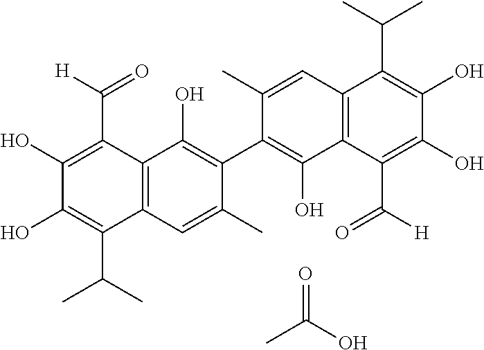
C12=C(C=C(C)C(C3=C(O)C4=C(C(C(C)C)=C(O)C(O)=C4C([H])=O)C=C3C)=C1O)C(C(C)C)=C(O)C(O)=C2C([H])=O.CC(O)=O
